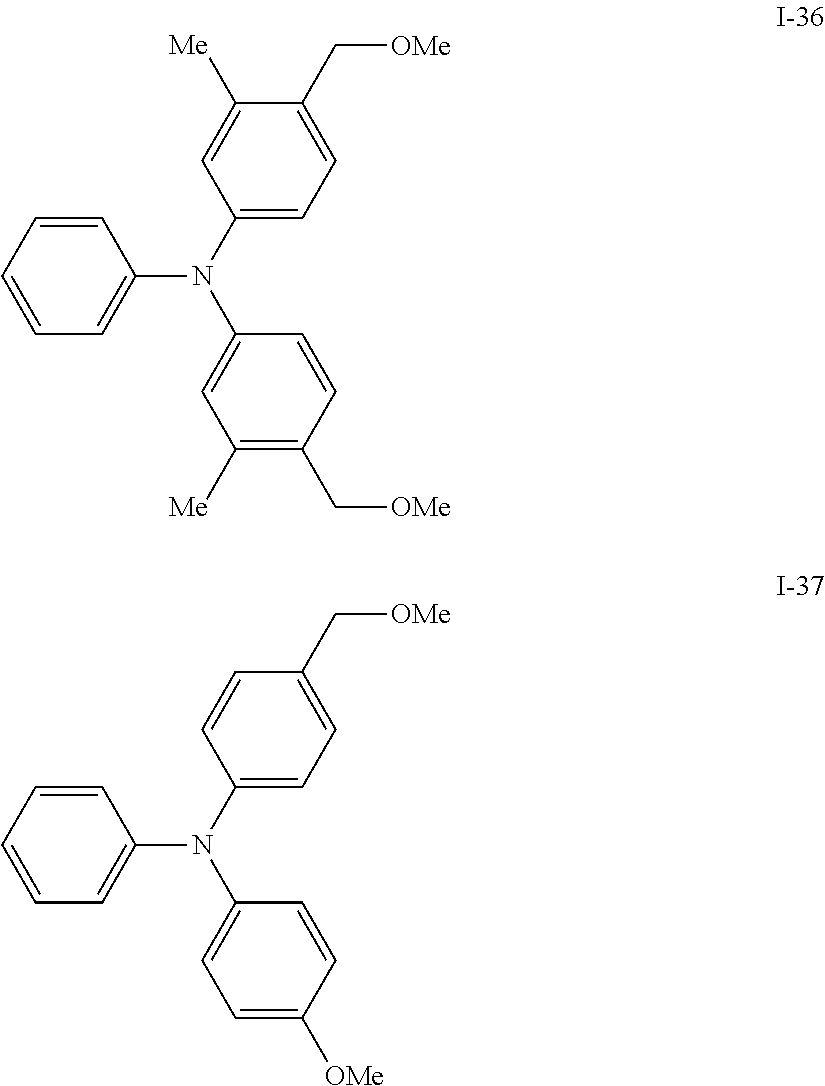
C1=CC(N(C2=CC=C(C[OMe])C([Me])=C2)C2=CC([Me])=C(C[OMe])C=C2)=CC=C1.C1=CC(N(C2=CC=C(C[OMe])C=C2)C2=CC=C([OMe])C=C2)=CC=C1
